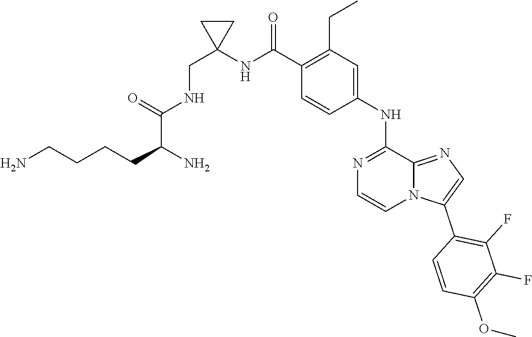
N1=C(NC2=CC(CC)=C(C(=O)NC3(CNC(=O)C(N)CCCCN)CC3)C=C2)C2=NC=C(C3=C(F)C(F)=C(OC)C=C3)N2C=C1
